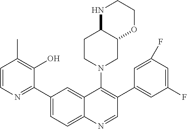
C1(C2=CC=C3C(=C2)C(N2CC4C(CC2)NCCO4)=C(C2=CC(F)=CC(F)=C2)C=N3)=NC=CC(C)=C1O
